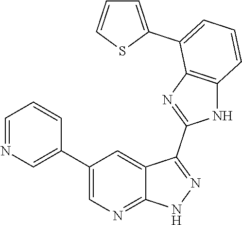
C1(C2=CN=CC=C2)=CN=C2C(=C1)C(C1=NC3=C(N1)C=CC=C3C1=CC=CS1)=NN2
